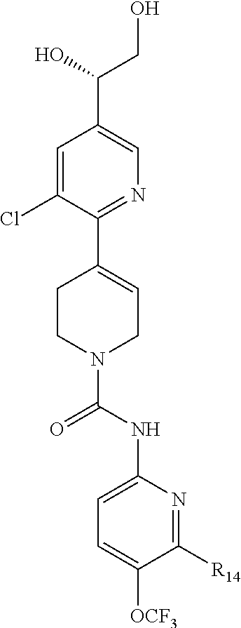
OCC(O)C1=CN=C(C2=CCN(C(=O)NC3=CC=C([OCF3])C([R14])=N3)CC2)C(Cl)=C1
